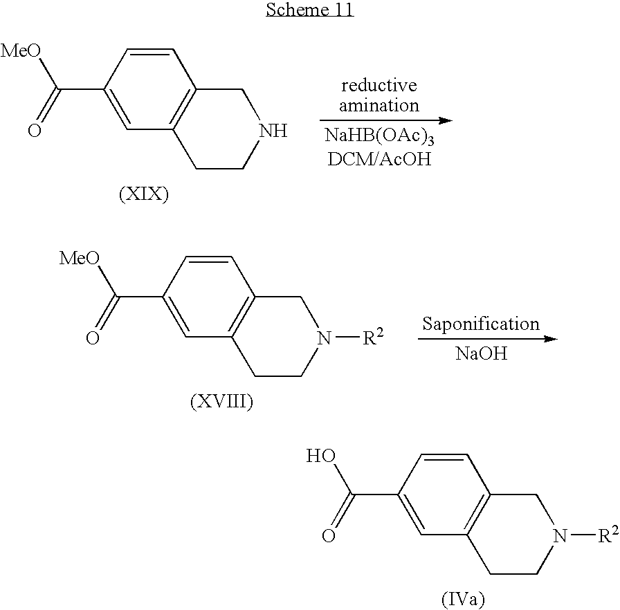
C1=CC(C([MeO])=O)=CC2=C1CNCC2.[NaOH].C1=CC(C([MeO])=O)=CC2=C1CN([R2])CC2.C1=CC(C(O)=O)=CC2=C1CN([R2])CC2
